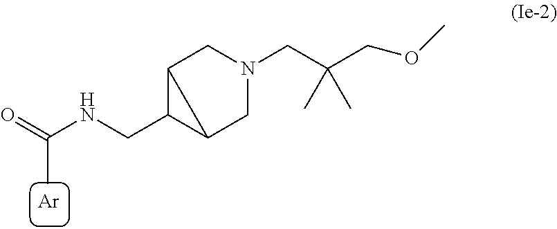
[Ar].C12C(CNC(=O)C)C1CN(CC(COC)(C)C)C2
